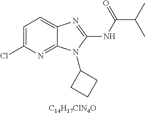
C1=C(Cl)N=C2C(=C1)N=C(NC(C(C)C)=O)N2C1CCC1.[C14H17ClN4O]
